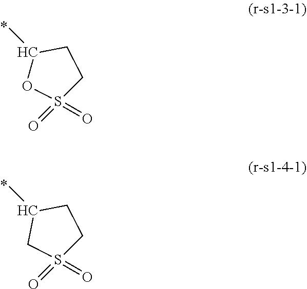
C1(C)OS(=O)(=O)CC1.C1(C)CS(=O)(=O)CC1
